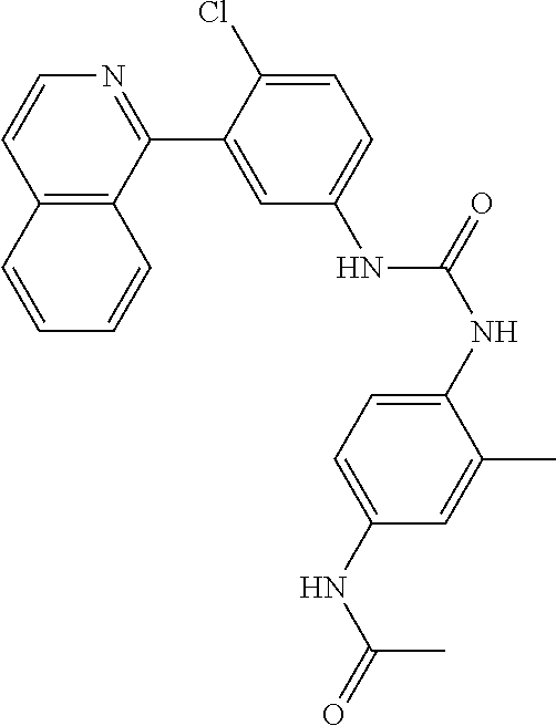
C12=C(C(C3=CC(NC(NC4=CC=C(NC(=O)C)C=C4C)=O)=CC=C3Cl)=NC=C1)C=CC=C2
